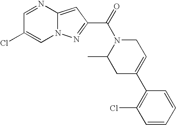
C1=NC2=CC(C(=O)N3C(C)CC(C4=C(Cl)C=CC=C4)=CC3)=NN2C=C1Cl
